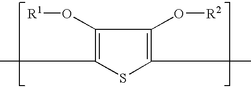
S1C(C)=C(O[R2])C(O[R1])=C1C
